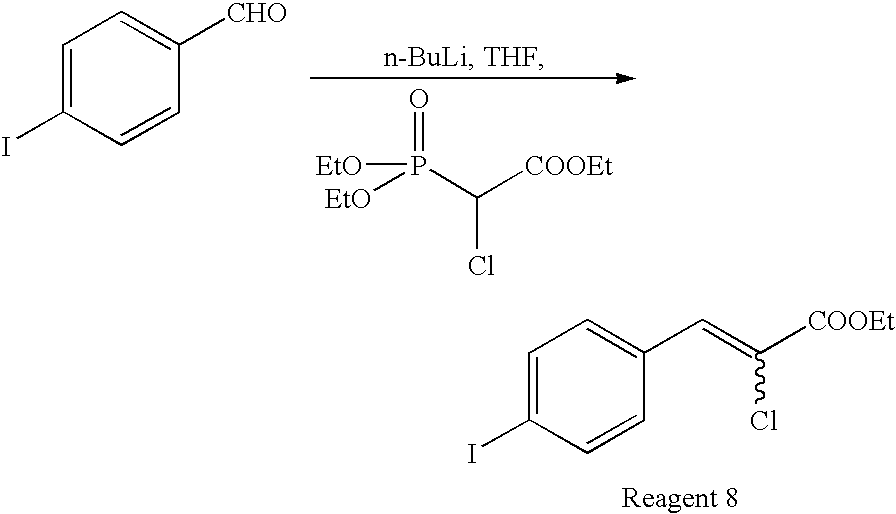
C1=C(I)C=CC([CHO])=C1.[EtO]P(C([COOEt])Cl)(=O)[EtO].C1=C(I)C=CC(C=C(Cl)[COOEt])=C1
